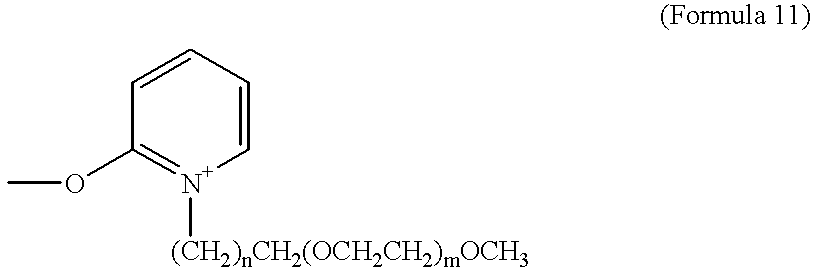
C1(OC)=[N+]([(CH2)nCH2(OCH2CH2)mOCH3])C=CC=C1
